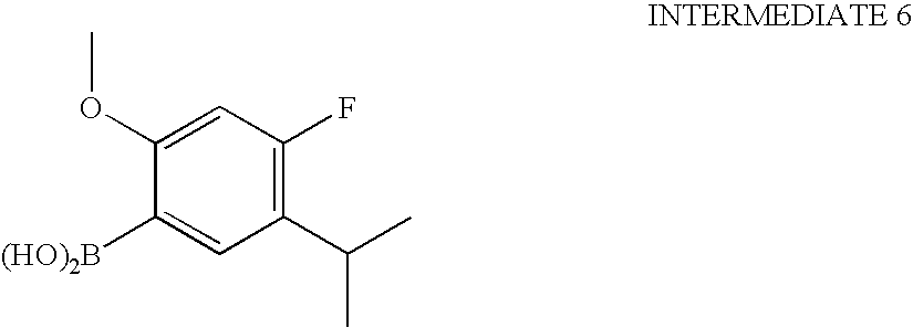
C1=C(OC)C([(HO)2B])=CC(C(C)C)=C1F
